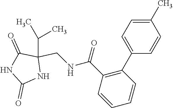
C1(C)=CC=C(C2=C(C(=O)NCC3(C(C)C)C(=O)NC(=O)N3)C=CC=C2)C=C1
